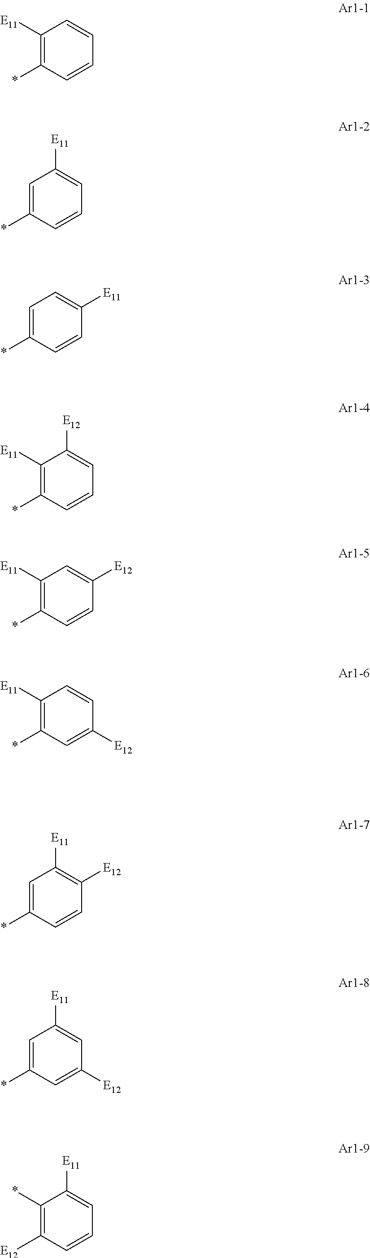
C1([E11])=C(*)C=CC=C1.C1=C(*)C=CC=C1[E11].C1=C(*)C=CC([E11])=C1.C1([E11])=C(*)C=CC=C1[E12].C1([E11])=C(*)C=CC([E12])=C1.C1([E11])=C(*)C=C([E12])C=C1.C1=C(*)C=CC([E12])=C1[E11].C1=C(*)C=C([E12])C=C1[E11].C1(*)=C([E12])C=CC=C1[E11]
